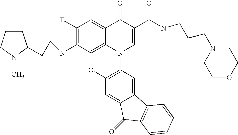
C1(F)=C(NCCC2CCCN2C)C2=C3C(=C1)C(=O)C(C(NCCCN1CCOCC1)=O)=CN3C1=C(O2)C=C2C(=C1)C1=C(C2=O)C=CC=C1
